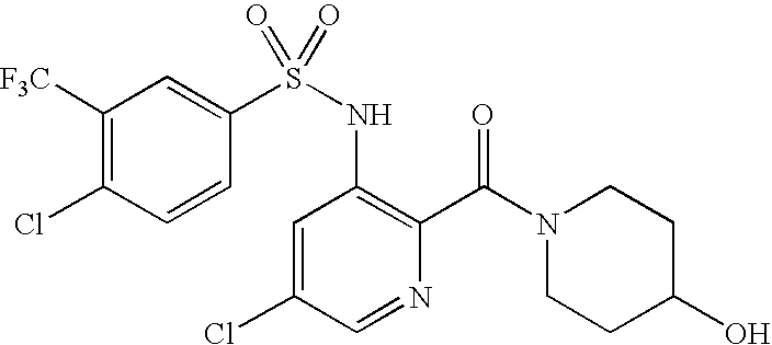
C1([F3C])=C(Cl)C=CC(S(NC2=C(C(N3CCC(O)CC3)=O)N=CC(Cl)=C2)(=O)=O)=C1
